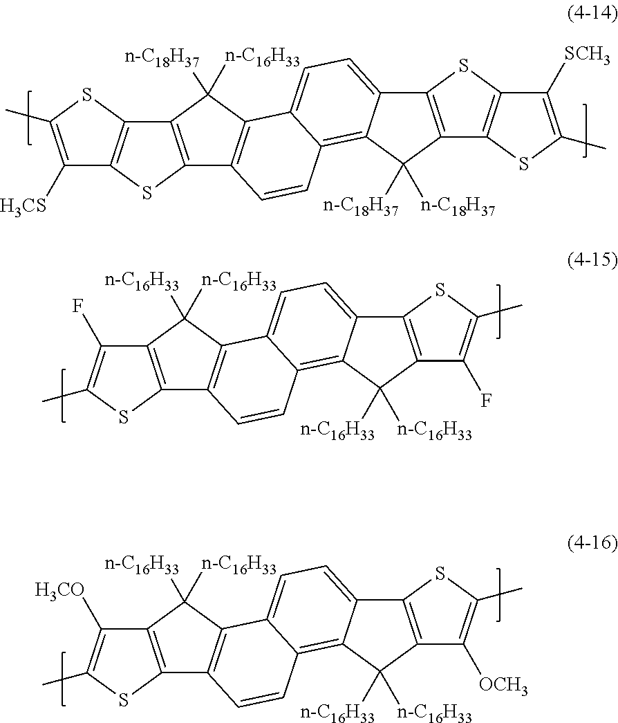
C12=C(SC3=C1SC(C)=C3[H3CS])C1=C(C2([n-C16H33])[n-C18H37])C2=CC=C3C(=C2C=C1)C([n-C18H37])([n-C18H37])C1=C3SC2=C1SC(C)=C2[SCH3].C12=C(SC(C)=C1F)C1=C(C2([n-C16H33])[n-C16H33])C2=CC=C3C(=C2C=C1)C([n-C16H33])([n-C16H33])C1=C3SC(C)=C1F.C12=C(SC(C)=C1[H3CO])C1=C(C2([n-C16H33])[n-C16H33])C2=CC=C3C(=C2C=C1)C([n-C16H33])([n-C16H33])C1=C3SC(C)=C1[OCH3]
